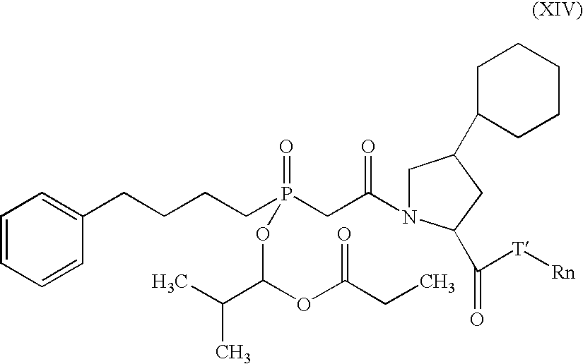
C1=CC=CC(CCCCP(CC(N2CC(C3CCCCC3)CC2C([T][Rn])=O)=O)(=O)OC(C(C)C)OC(CC)=O)=C1
